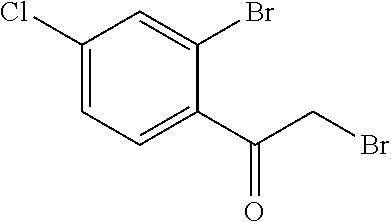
C1(Cl)=CC=C(C(CBr)=O)C(Br)=C1
